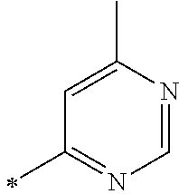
C1(C)=NC=NC(C)=C1
